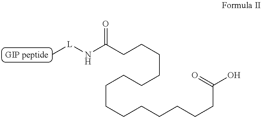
C[L]NC(CCCCCCCCCCCCCCC(O)=O)=O
